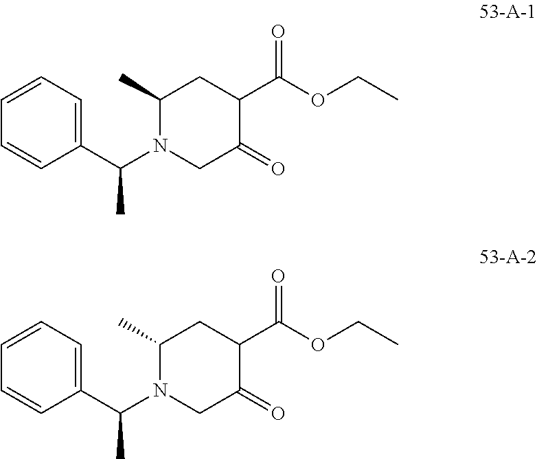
C1=CC=C(C(N2C(C)CC(C(OCC)=O)C(=O)C2)C)C=C1.C1=CC=C(C(N2C(C)CC(C(OCC)=O)C(=O)C2)C)C=C1
